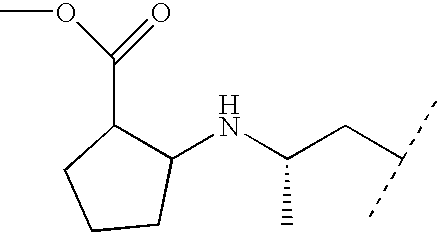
C1(NC(CC(C)C)C)C(C(OC)=O)CCC1
